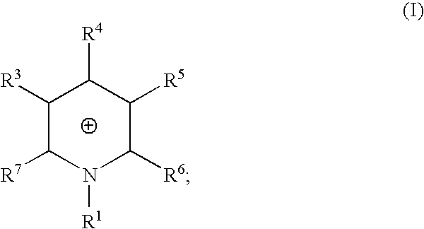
C1([R3])C([R7])N([R1])C([R6])C([R5])C1[R4]
